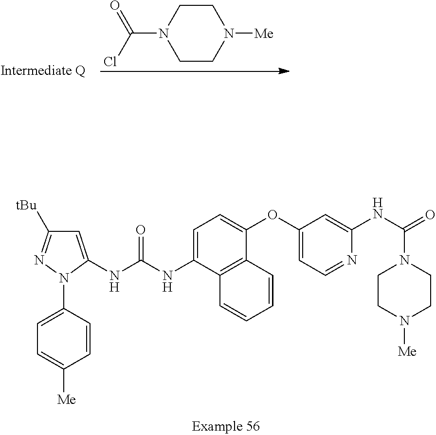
C1CN(C(Cl)=O)CCN1[Me].C1=C(NC(NC2=CC=C(OC3=CC=NC(NC(=O)N4CCN([Me])CC4)=C3)C3=C2C=CC=C3)=O)N(C2=CC=C([Me])C=C2)N=C1[tBu]
